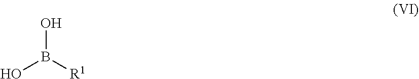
OB([R1])O
